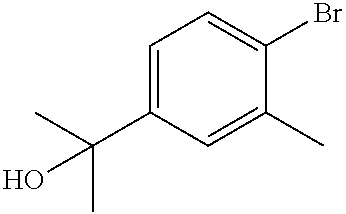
C1=C(C(C)(C)O)C=C(C)C(Br)=C1
